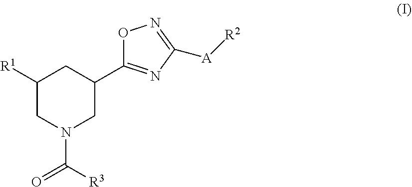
C1(C2=NC([A][R2])=NO2)CC([R1])CN(C([R3])=O)C1
